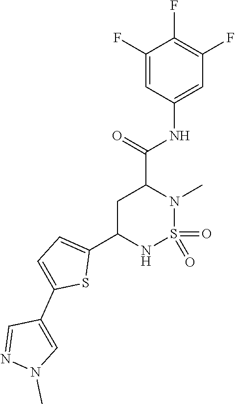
C1C(C2=CC=C(C3=CN(C)N=C3)S2)NS(=O)(=O)N(C)C1C(=O)NC1=CC(F)=C(F)C(F)=C1
